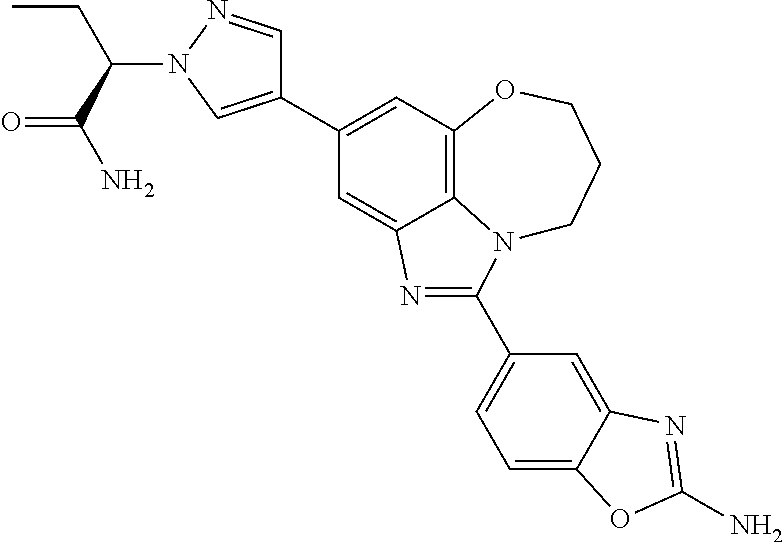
C1(C2=CN(C(CC)C(N)=O)N=C2)=CC2=C3C(=C1)N=C(C1=CC=C4C(=C1)N=C(N)O4)N3CCCO2
